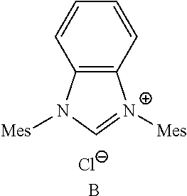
C12=C(N([Mes])C=[N+]1[Mes])C=CC=C2.[Cl-].B
